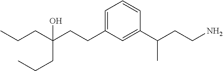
C(C(CCC1=CC=CC(C(CCN)C)=C1)(CCC)O)CC
